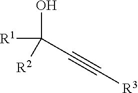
[R1]C(O)([R2])C#C[R3]
